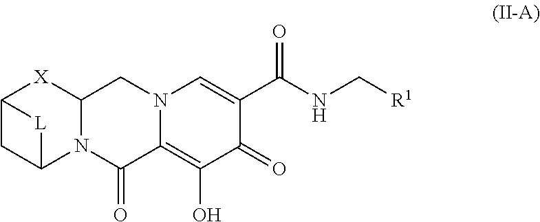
C12CC(N3C([X]1)CN1C(=C(O)C(=O)C(C(NC[R1])=O)=C1)C3=O)[L]2
